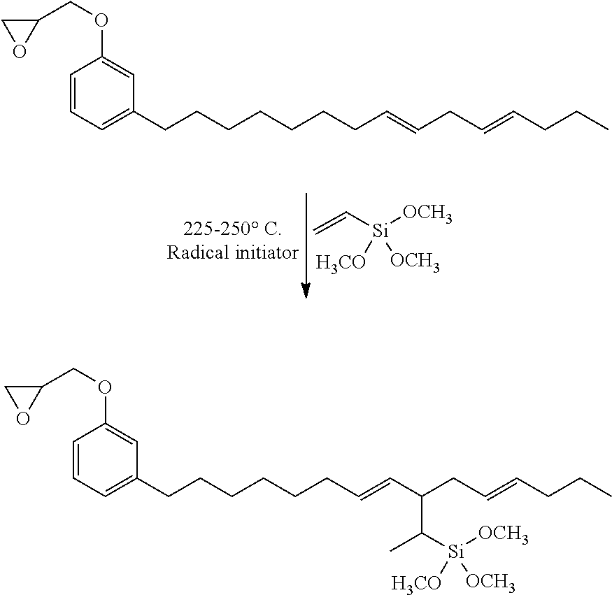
C([Si]([OCH3])([OCH3])[H3CO])=C.C1=CC=C(CCCCCCCC=CCC=CCCC)C=C1OCC1CO1.C([Si]([OCH3])([OCH3])[H3CO])(C)C(C=CCCCCCCC1=CC=CC(OCC2CO2)=C1)CC=CCCC
